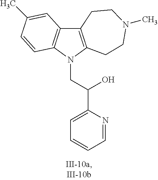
C12=C(N(CC(C3=CC=CC=N3)O)C3=C1C=C(C)C=C3)CCN(C)CC2
